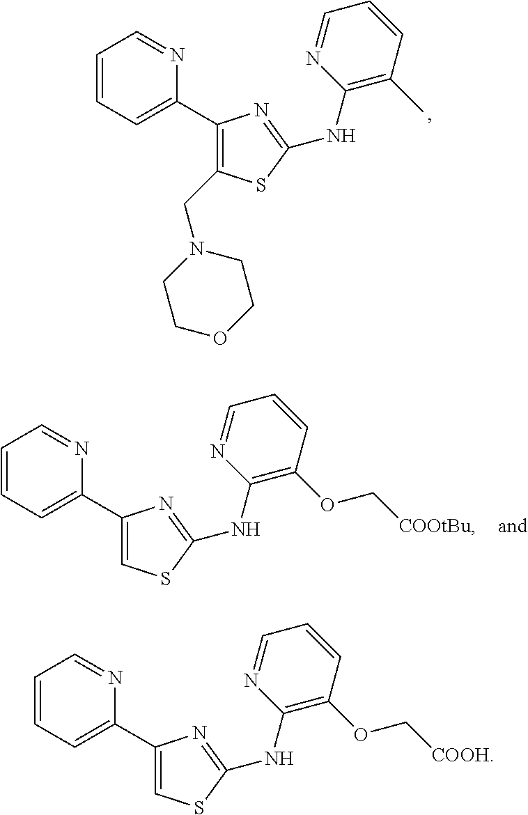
C1=CC=C(C2=C(CN3CCOCC3)SC(NC3=C(C)C=CC=N3)=N2)N=C1.C1=CC=C(C2=CSC(NC3=C(OC[COOtBu])C=CC=N3)=N2)N=C1.C1=CC=C(C2=CSC(NC3=C(OC[COOH])C=CC=N3)=N2)N=C1
